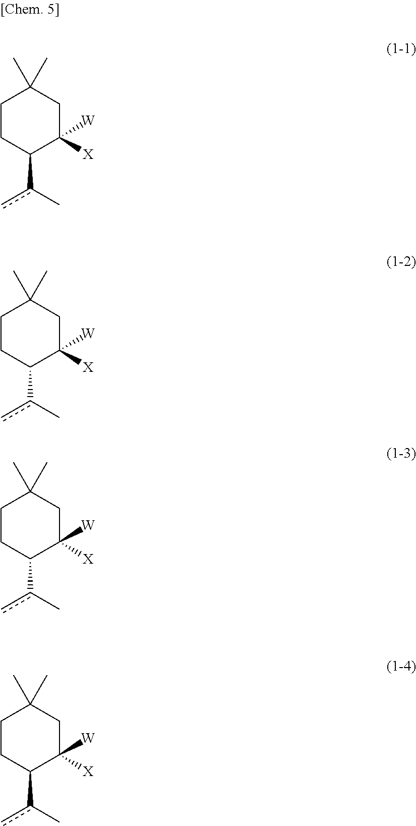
C1CC(c(c)C)C([X])([W])CC1(C)C.C1CC(c(c)C)C([X])([W])CC1(C)C.C1CC(c(c)C)C([X])([W])CC1(C)C.C1CC(c(c)C)C([X])([W])CC1(C)C
